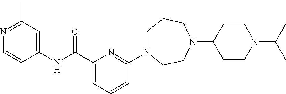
C1N(C2=NC(C(NC3=CC(C)=NC=C3)=O)=CC=C2)CCN(C2CCN(C(C)C)CC2)CC1
